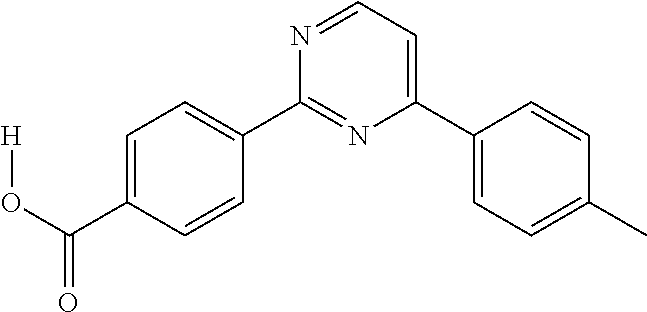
C1=C(C(O[H])=O)C=CC(C2=NC(C3=CC=C(C)C=C3)=CC=N2)=C1
